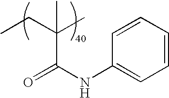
O=C(NC1=CC=CC=C1)C(CC)(C)C
